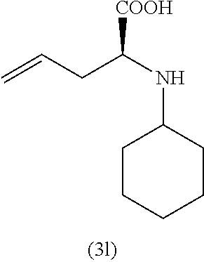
C1CCCCC1NC(CC=C)[COOH]
